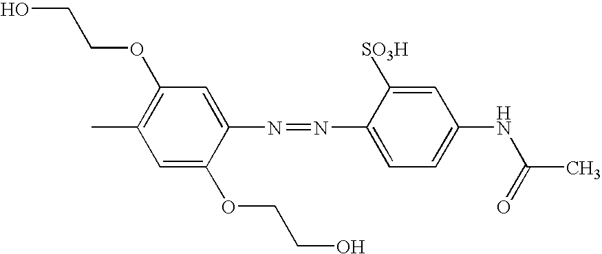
C1(OCCO)=C(C)C=C(OCCO)C(N=NC2=CC=C(NC(C)=O)C=C2[SO3H])=C1
